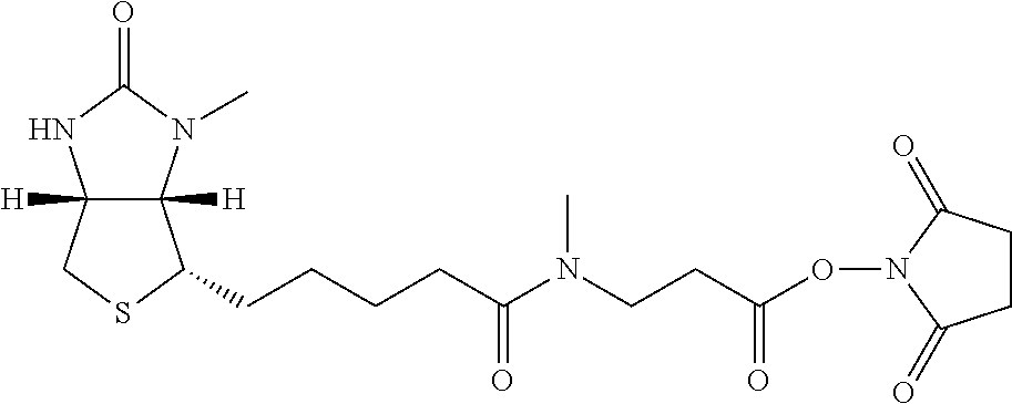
C12([H])C([H])(N(C)C(=O)N1)C(CCCCC(=O)N(CCC(ON1C(=O)CCC1=O)=O)C)SC2
